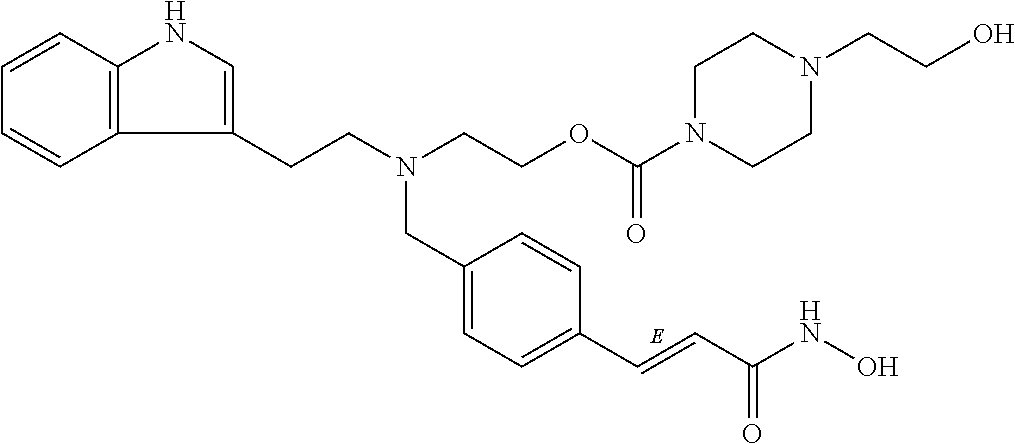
C12=C(C=CC=C1)NC=C2CCN(CCOC(N1CCN(CCO)CC1)=O)CC1=CC=C(C=CC(NO)=O)C=C1
